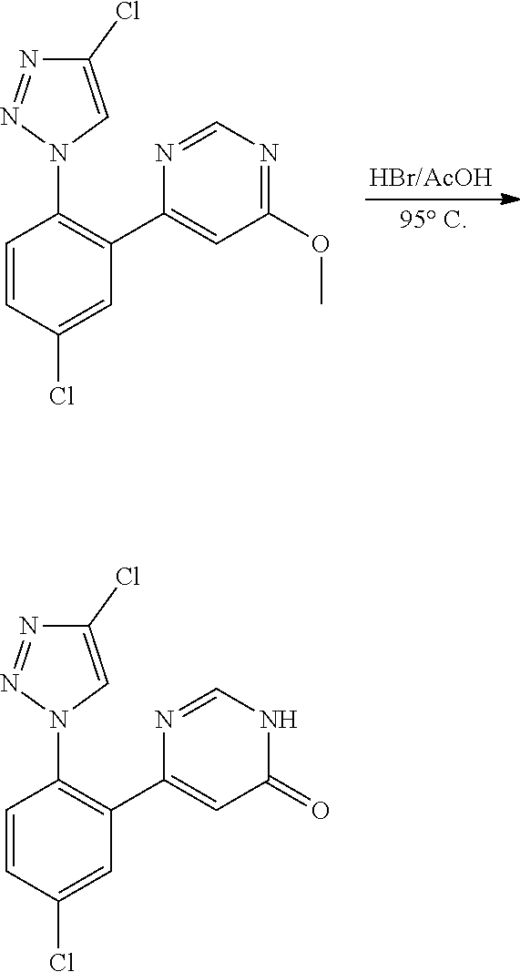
C1=CC(Cl)=CC(C2=CC(OC)=NC=N2)=C1N1C=C(Cl)N=N1.C1=CC(Cl)=CC(C2=CC(=O)NC=N2)=C1N1C=C(Cl)N=N1
